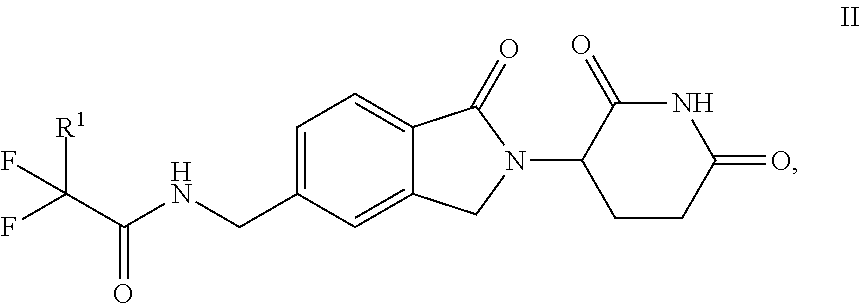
C(C(NCC1=CC=C2C(=C1)CN(C1CCC(=O)NC1=O)C2=O)=O)(F)(F)[R1]
